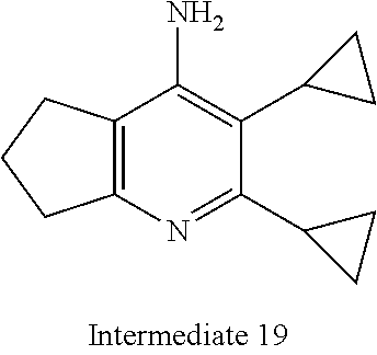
C1(C2CC2)=NC2=C(C(N)=C1C1CC1)CCC2
